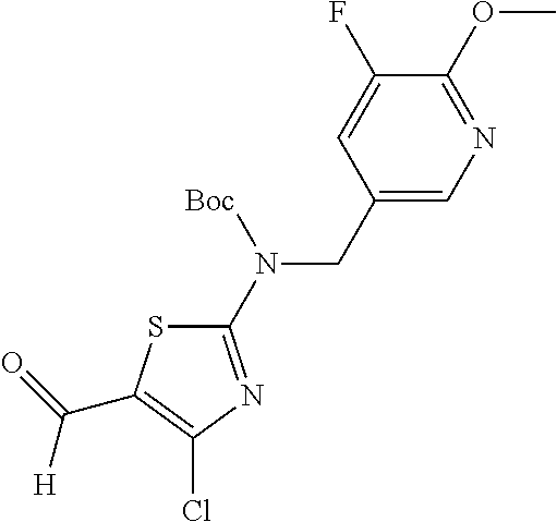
S1C(N(CC2=CN=C(OC)C(F)=C2)[Boc])=NC(Cl)=C1C(=O)[H]
